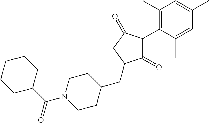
C1(=O)C(C2=C(C)C=C(C)C=C2C)C(=O)CC1CC1CCN(C(C2CCCCC2)=O)CC1
